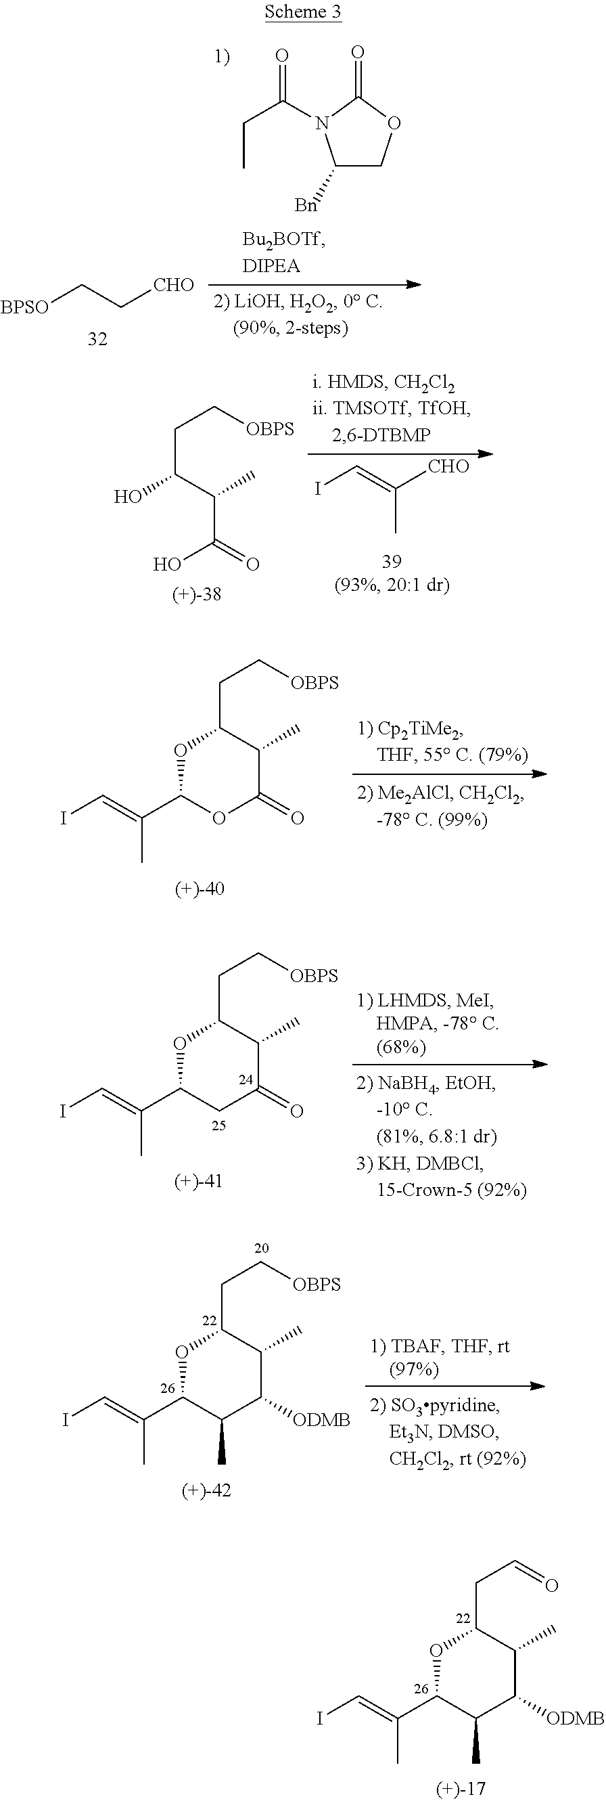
C1([Bn])COC(=O)N1C(CC)=O.[BPSO]CC[CHO].C(C(C(C)C(O)=O)O)C[OBPS].C(C)(=CI)[CHO].C(C)(=CI)C1OC(=O)C(C)C(CC[OBPS])O1.C(C)(=CI)C1CC(=O)C(C)C(CC[OBPS])O1.C(C)(=CI)C1C(C)C([ODMB])C(C)C(CC[OBPS])O1.C(C)(=CI)C1C(C)C([ODMB])C(C)C(CC=O)O1
